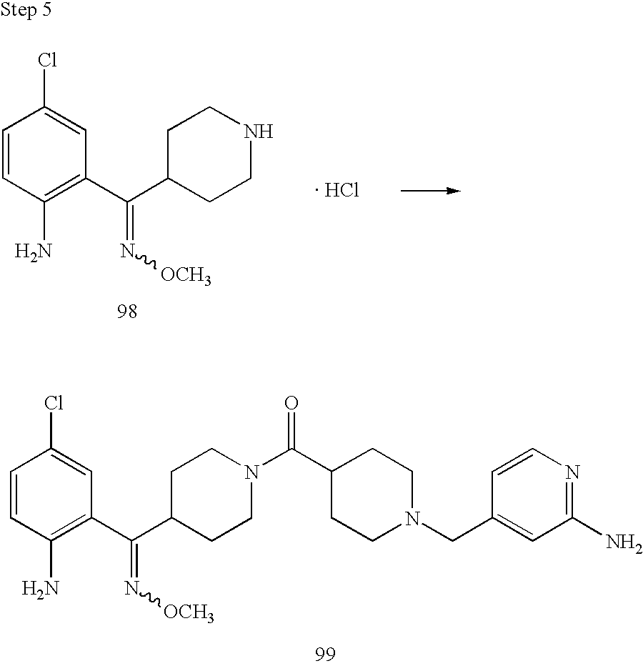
C1=CC(N)=C(C(C2CCNCC2)=N[OCH3])C=C1Cl.[ HCl].C1=CC(N)=C(C(C2CCN(C(C3CCN(CC4=CC(N)=NC=C4)CC3)=O)CC2)=N[OCH3])C=C1Cl
